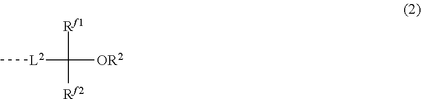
C[L2]C([Rf1])([Rf2])[OR2]
